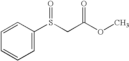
C1=CC=C(S(CC(OC)=O)=O)C=C1
